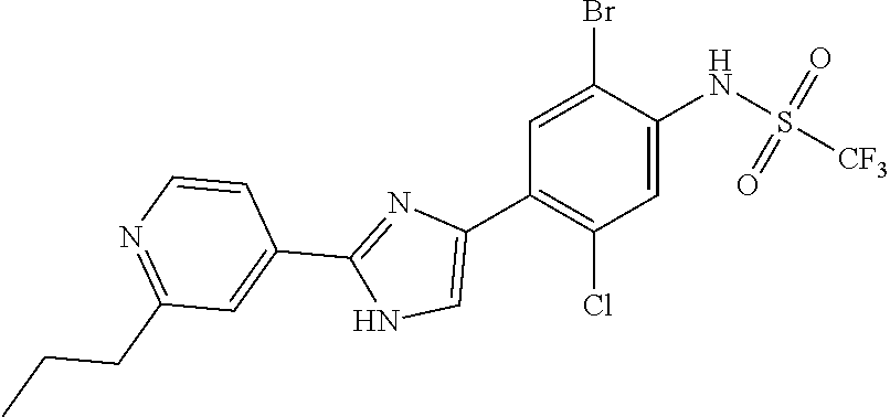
C1=C(NS(=O)(=O)[CF3])C(Br)=CC(C2=CNC(C3=CC(CCC)=NC=C3)=N2)=C1Cl
